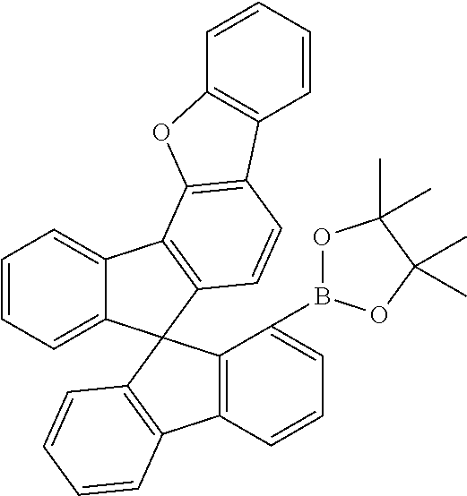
C12=CC=CC=C1C1(C3=C2C2=C(C=C3)C3=C(O2)C=CC=C3)C2=C(C3=C1C(B1OC(C)(C)C(C)(C)O1)=CC=C3)C=CC=C2
